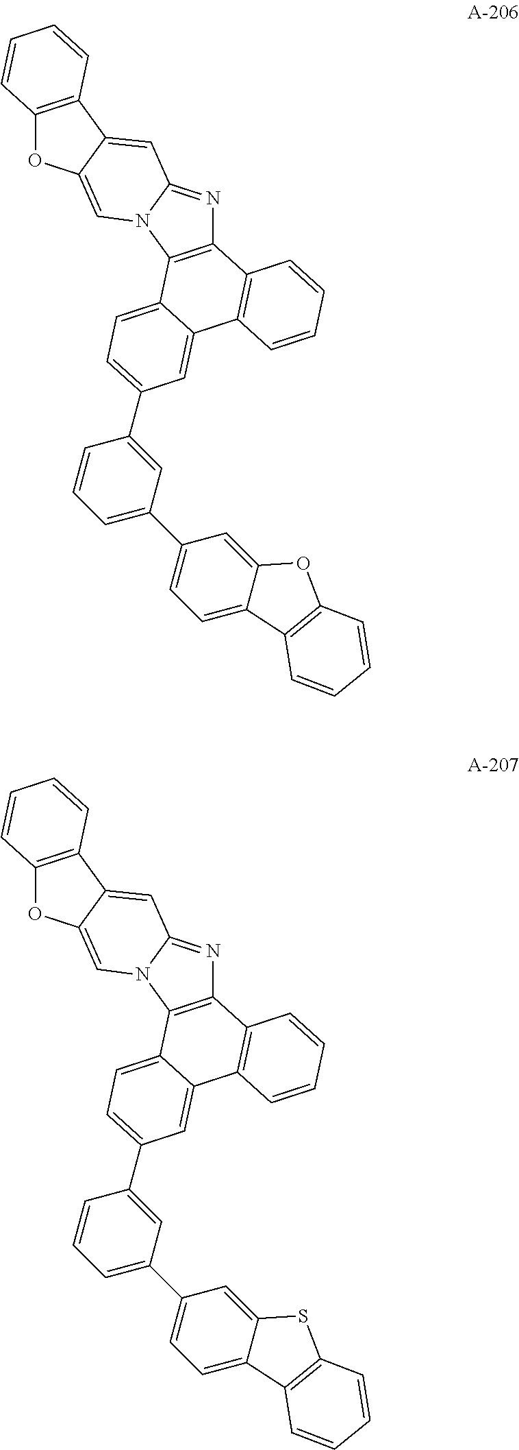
C12=C(N3C(=N1)C=C1C(=C3)OC3=C1C=CC=C3)C1=CC=C(C3=CC(C4=CC=C5C(=C4)OC4=C5C=CC=C4)=CC=C3)C=C1C1=C2C=CC=C1.C12=C(N3C(=N1)C=C1C(=C3)OC3=C1C=CC=C3)C1=CC=C(C3=CC(C4=CC=C5C(=C4)SC4=C5C=CC=C4)=CC=C3)C=C1C1=C2C=CC=C1
